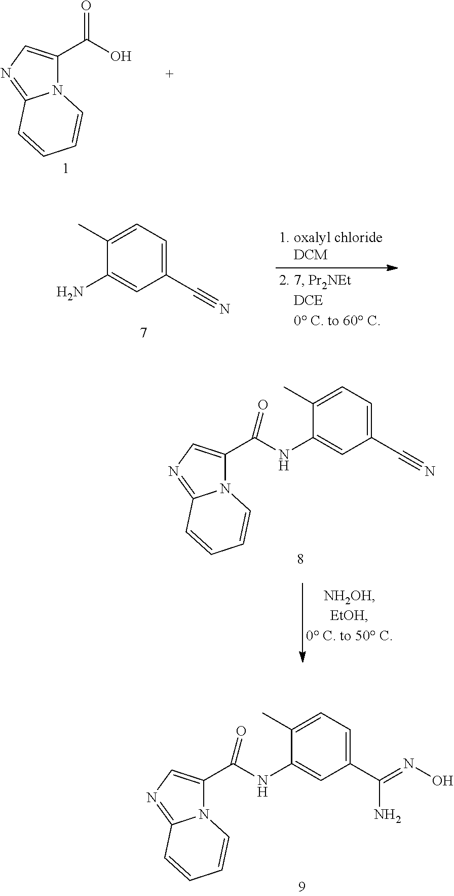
N12C(C(O)=O)=CN=C1C=CC=C2.C1(C#N)=CC=C(C)C(N)=C1.N12C(C(NC3=CC(C#N)=CC=C3C)=O)=CN=C1C=CC=C2.N12C(C(NC3=CC(C(N)=NO)=CC=C3C)=O)=CN=C1C=CC=C2
